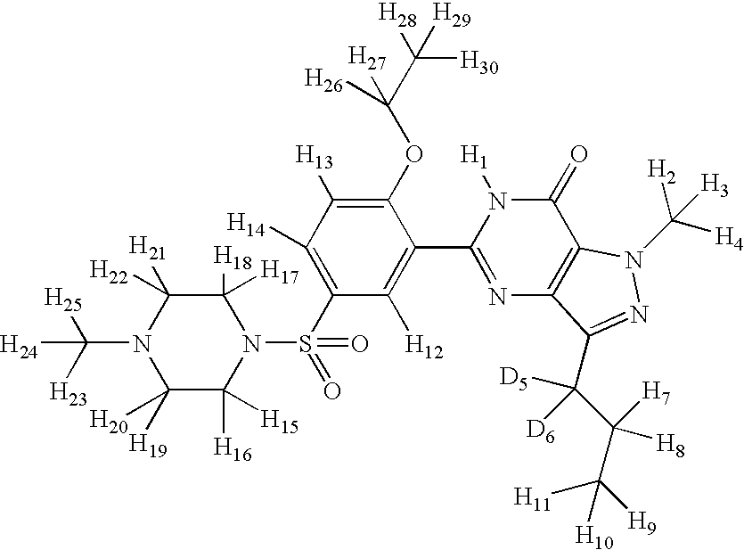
C1([H17])([H18])C([H22])([H21])N(C([H23])([H25])[H24])C([H20])([H19])C([H16])([H15])N1S(C1=C([H14])C([H13])=C(OC(C([H28])([H30])[H29])([H27])[H26])C(C2=NC3=C(C(=O)N2[H1])N(C([H4])([H2])[H3])N=C3C(C(C([H9])([H11])[H10])([H7])[H8])([D5])[D6])=C1[H12])(=O)=O
